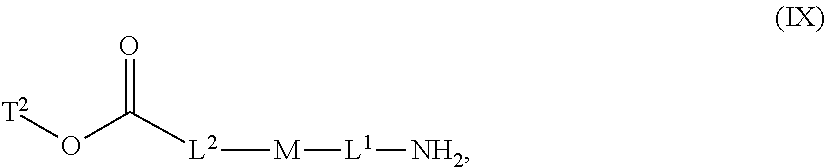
[T2]OC([L2][M][L1][NH2])=O
